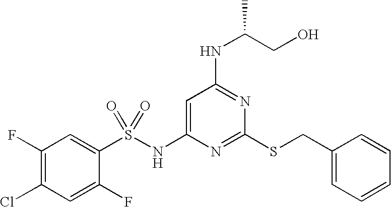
C1=C(NS(C2=CC(F)=C(Cl)C=C2F)(=O)=O)N=C(SCC2=CC=CC=C2)N=C1NC(CO)C
